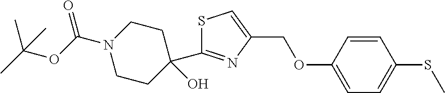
C1(C2(O)CCN(C(OC(C)(C)C)=O)CC2)=NC(COC2=CC=C(SC)C=C2)=CS1
